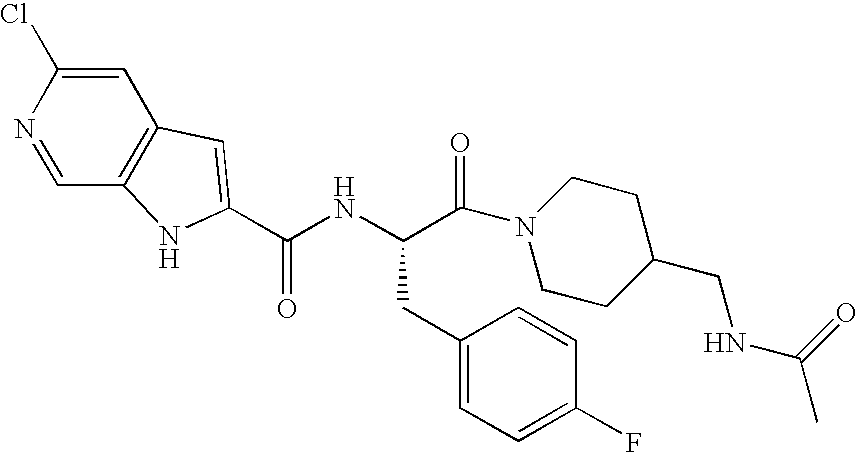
C(NC(C(=O)N1CCC(CNC(C)=O)CC1)CC1=CC=C(F)C=C1)(=O)C1=CC2=C(C=NC(Cl)=C2)N1
